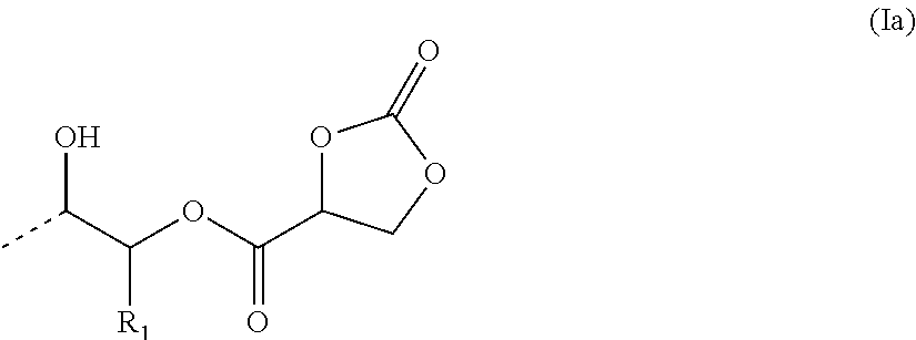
C1(C(OC(C(C)O)[R1])=O)OC(=O)OC1
